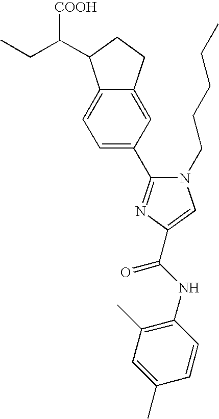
CCC(C1C2=CC=C(C3=NC(C(NC4=C(C)C=C(C)C=C4)=O)=CN3CCCCC)C=C2CC1)[COOH]
